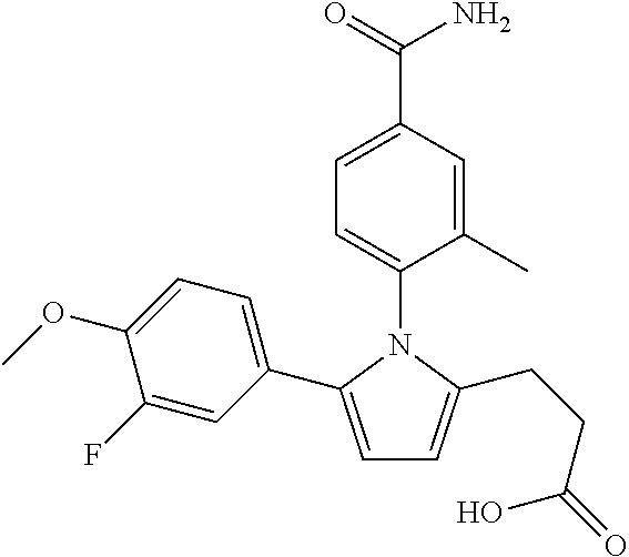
C1=C(C2=CC=C(OC)C(F)=C2)N(C2=CC=C(C(=O)N)C=C2C)C(CCC(=O)O)=C1
